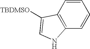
C1=CC2=C(C=C1)NC=C2[TBDMSO]
